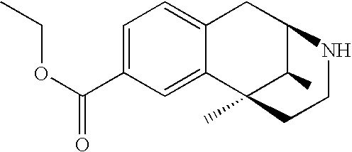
C1=C(C(OCC)=O)C=C2C(=C1)CC1C(C)C2(C)CCN1
